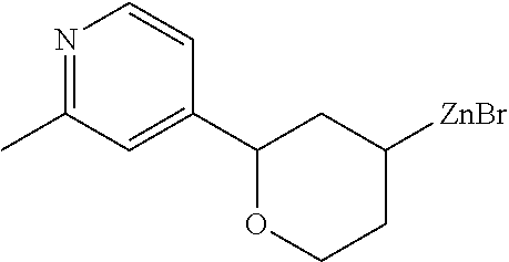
N1=C(C)C=C(C2OCCC([ZnBr])C2)C=C1
